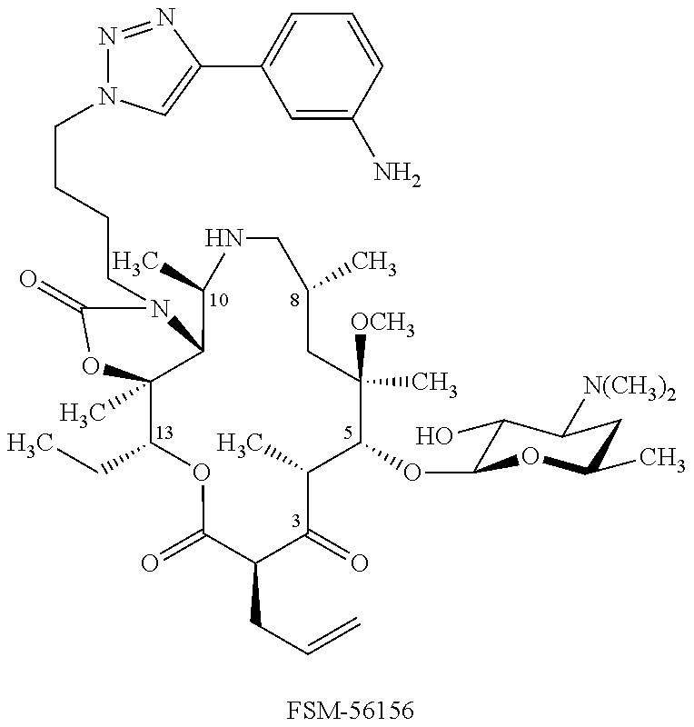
C12(C)C(CC)OC(=O)C(CC=C)C(=O)C(C)C(OC3C(O)C([N(CH3)2])CC(C)O3)C(C)([OCH3])CC(C)CNC(C)C1N(CCCCN1N=NC(C3=CC=CC(N)=C3)=C1)C(=O)O2.[FSM-56156]
